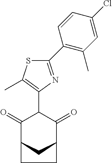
C1(=O)C2CC(C(=O)C1C1=C(C)SC(C3=C(C)C=C(Cl)C=C3)=N1)CC2
